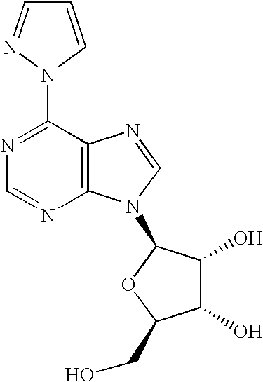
C1=CN(C2=NC=NC3=C2N=CN3C2C(O)C(O)C(CO)O2)N=C1
